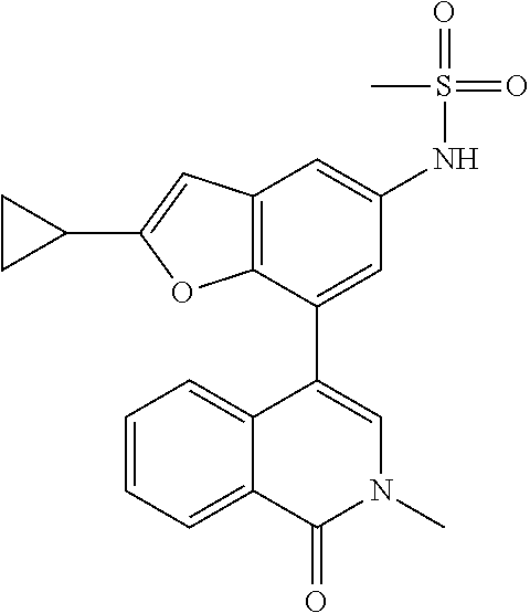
C12=CC=CC=C1C(C1=CC(NS(=O)(=O)C)=CC3=C1OC(C1CC1)=C3)=CN(C)C2=O
